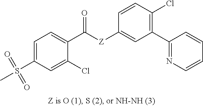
C1=C(S(C)(=O)=O)C=C(Cl)C(C([Z]C2=CC(C3=NC=CC=C3)=C(Cl)C=C2)=O)=C1
